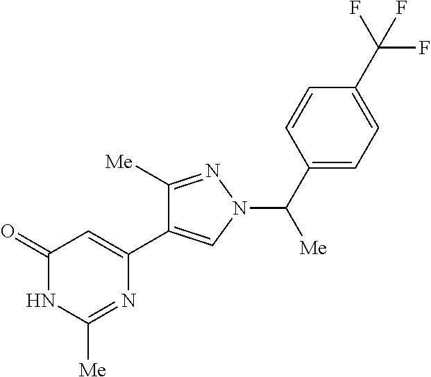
C1(=O)NC([Me])=NC(C2=CN(C(C3=CC=C(C(F)(F)F)C=C3)[Me])N=C2[Me])=C1
